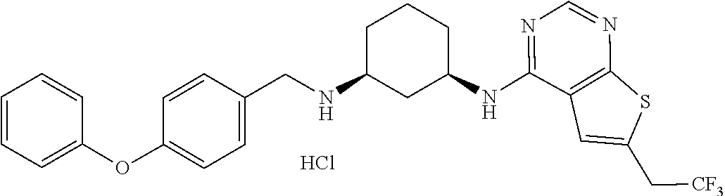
Cl.N(C1=NC=NC2=C1C=C(C[CF3])S2)C1CC(NCC2=CC=C(OC3=CC=CC=C3)C=C2)CCC1
